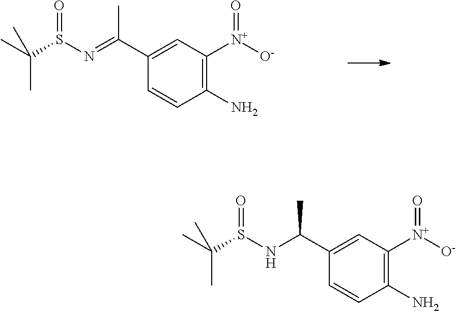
C1(N)=C([N+]([O-])=O)C=C(C(=NS(C(C)(C)C)=O)C)C=C1.C1(N)=C([N+]([O-])=O)C=C(C(NS(C(C)(C)C)=O)C)C=C1
